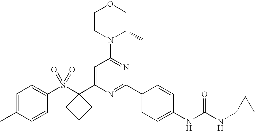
C1(S(C2(C3=CC(N4C(C)COCC4)=NC(C4=CC=C(NC(NC5CC5)=O)C=C4)=N3)CCC2)(=O)=O)=CC=C(C)C=C1
